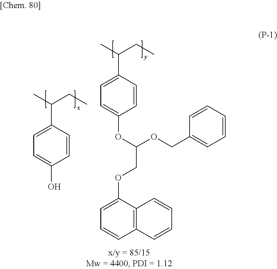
C1=C(O)C=CC(C(C)CC)=C1.C1=C(OC(COC2=CC=CC3=C2C=CC=C3)OCC2=CC=CC=C2)C=CC(C(C)CC)=C1
